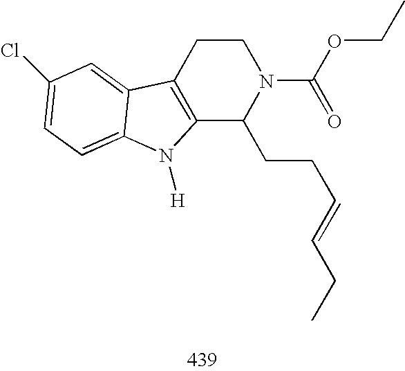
C12=C(CCN(C(OCC)=O)C1CCC=CCC)C1=CC(Cl)=CC=C1N2[H]
